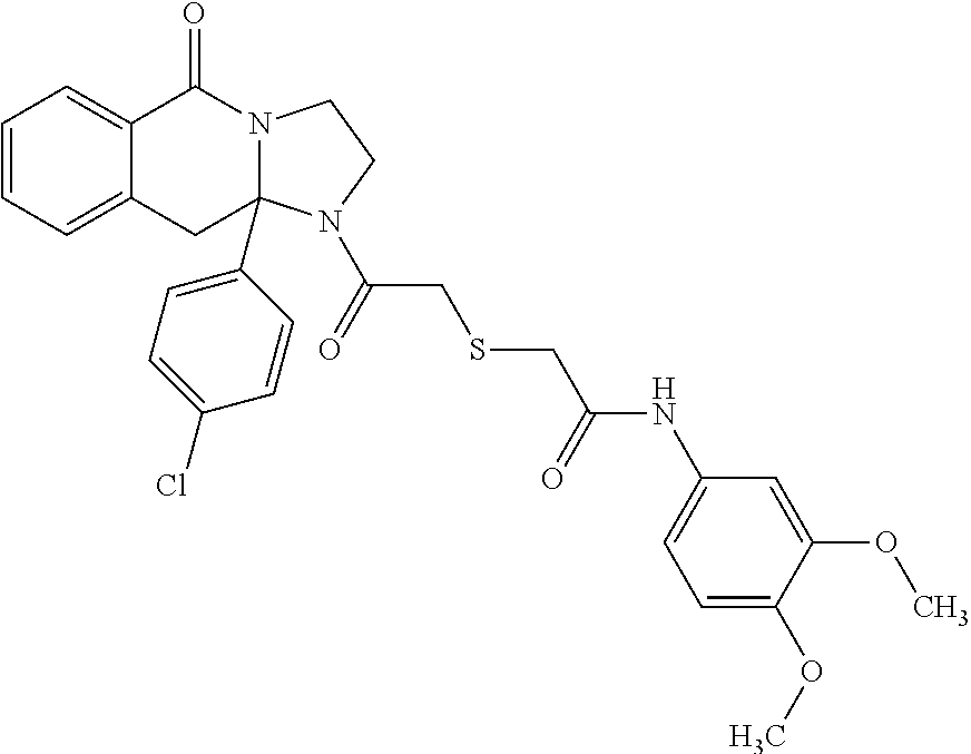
C1=CC=C2C(=C1)C(=O)N1CCN(C(=O)CSCC(NC3=CC=C(OC)C(OC)=C3)=O)C1(C1=CC=C(Cl)C=C1)C2
